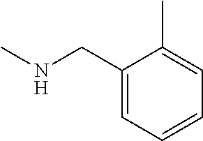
CNCC1=CC=CC=C1C
